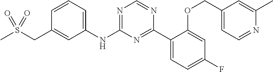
C1(NC2=NC=NC(C3=CC=C(F)C=C3OCC3=CC=NC(C)=C3)=N2)=CC=CC(CS(C)(=O)=O)=C1
